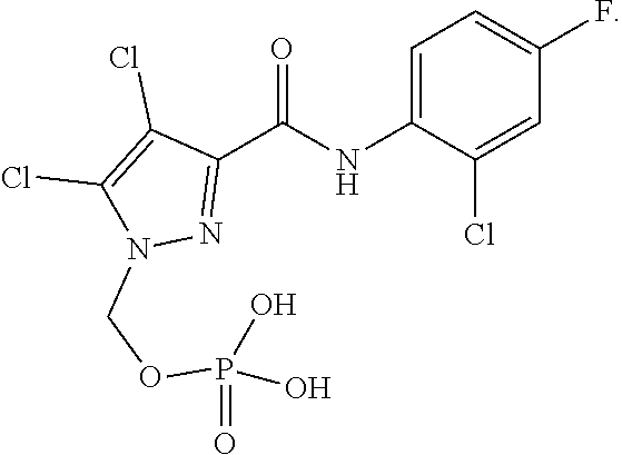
C1=C(NC(C2=NN(COP(=O)(O)O)C(Cl)=C2Cl)=O)C(Cl)=CC(F)=C1
